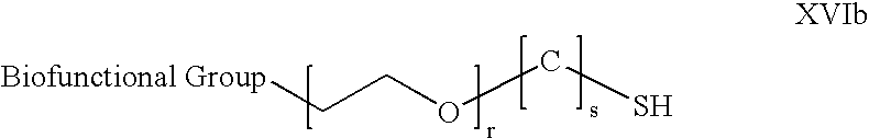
[Biofunctional Group]CCOCS
